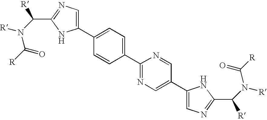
C1(C2=CC=C(C3=NC=C(C4=CN=C(C([R])N([R])C([R])=O)N4)C=N3)C=C2)=CN=C(C([R])N([R])C([R])=O)N1
